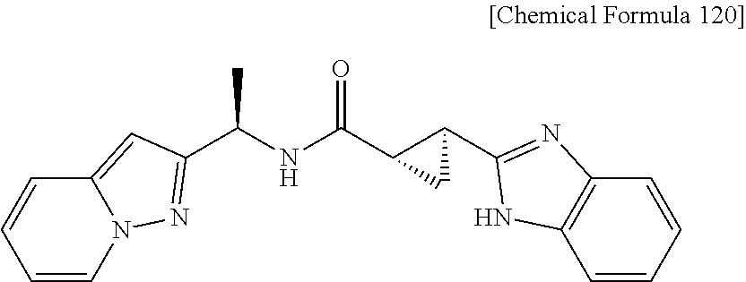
C(NC(C1C(C2=NC3=C(C=CC=C3)N2)C1)=O)(C)C1=NN2C=CC=CC2=C1
